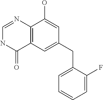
C12=C(C=C(CC3=CC=CC=C3F)C=C1O)C(=O)NC=N2
